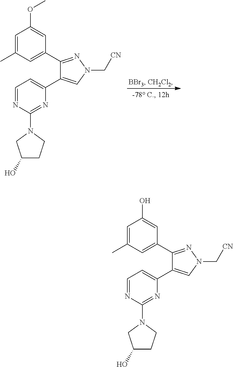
C1=C(C)C=C(C2=NN(C[CN])C=C2C2=CC=NC(N3CC(O)CC3)=N2)C=C1O.C1=C(C)C=C(C2=NN(C[CN])C=C2C2=CC=NC(N3CC(O)CC3)=N2)C=C1OC
